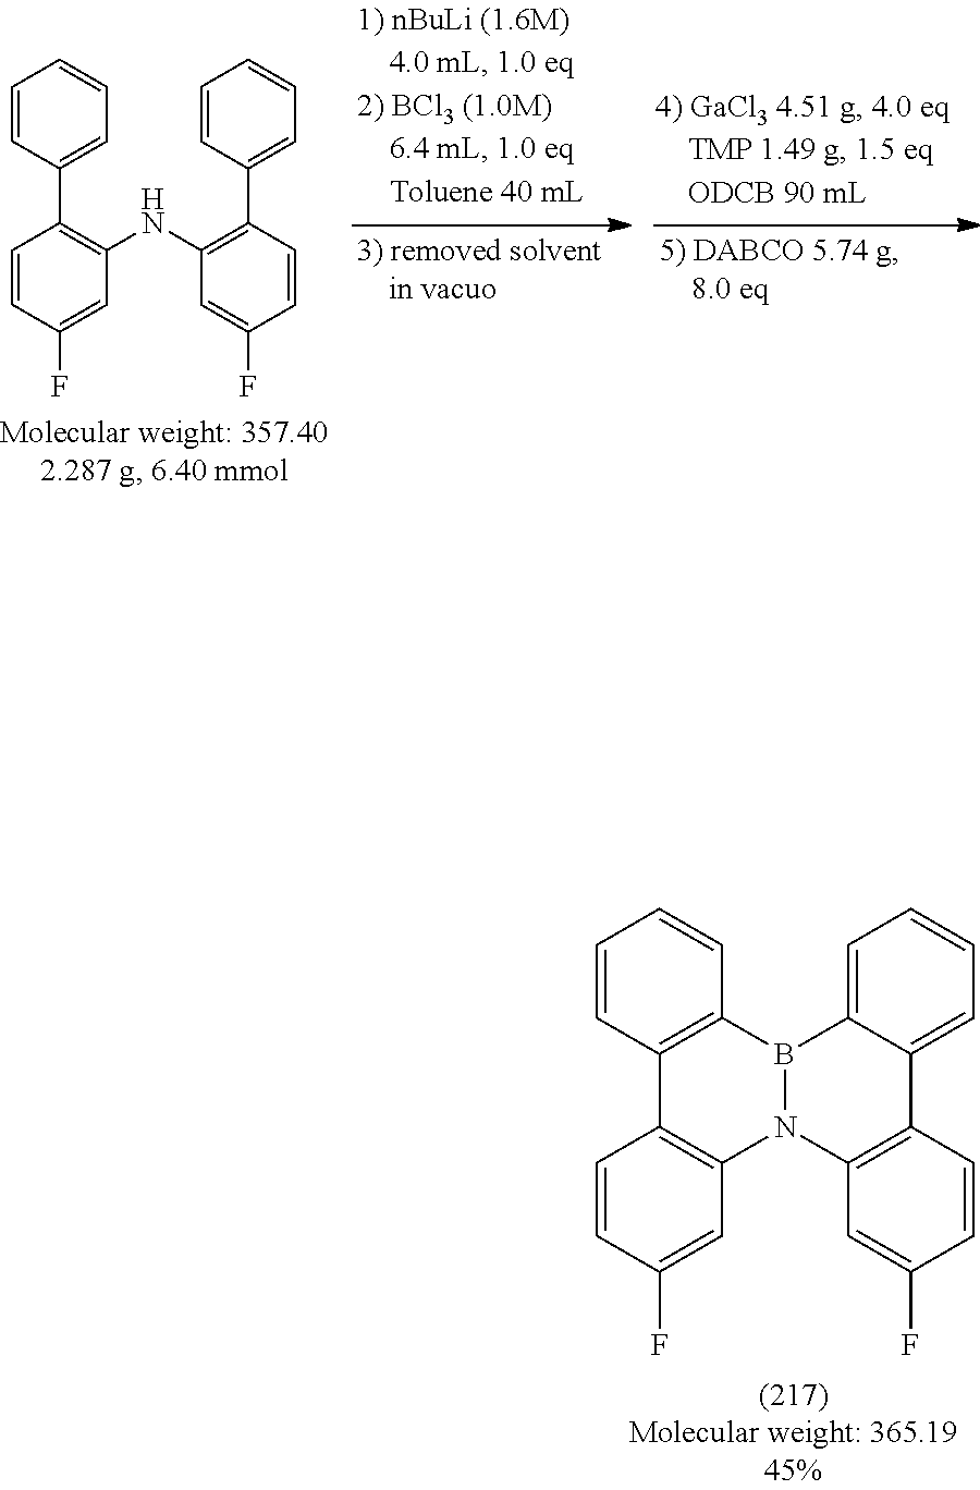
C1=CC2=C(C=C1)B1N(C3=C2C=CC(F)=C3)C2=C(C=CC(F)=C2)C2=CC=CC=C21.C1=CC(C2=C(NC3=C(C4=CC=CC=C4)C=CC(F)=C3)C=C(F)C=C2)=CC=C1
